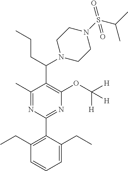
C1(C)=NC(C2=C(CC)C=CC=C2CC)=NC(OC([H])([H])[H])=C1C(CCC)N1CCN(S(=O)(C(C)C)=O)CC1
